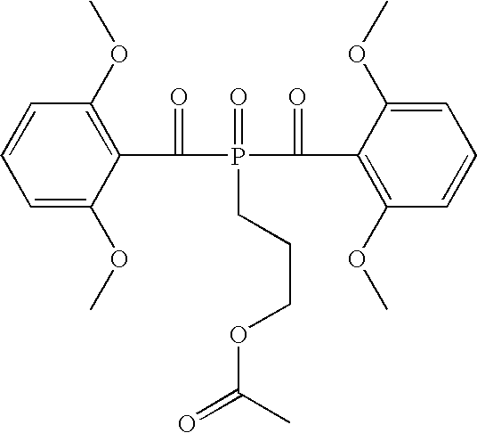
C1=C(OC)C(C(P(C(C2=C(OC)C=CC=C2OC)=O)(=O)CCCOC(=O)C)=O)=C(OC)C=C1
